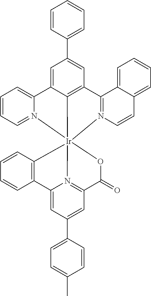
C1=C2C3=C(C=C1C1=CC=CC=C1)C1=N(C=CC4=CC=CC=C14)[Ir]314(N3=CC=CC=C23)C2=C(C=CC=C2)C2=CC(C3=CC=C(C)C=C3)=CC(=N21)C(=O)O4
